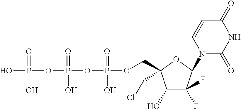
OP(=O)(OP(=O)(O)OP(=O)(O)OCC1(CCl)C(O)C(F)(F)C(N2C(=O)NC(=O)C=C2)O1)O
